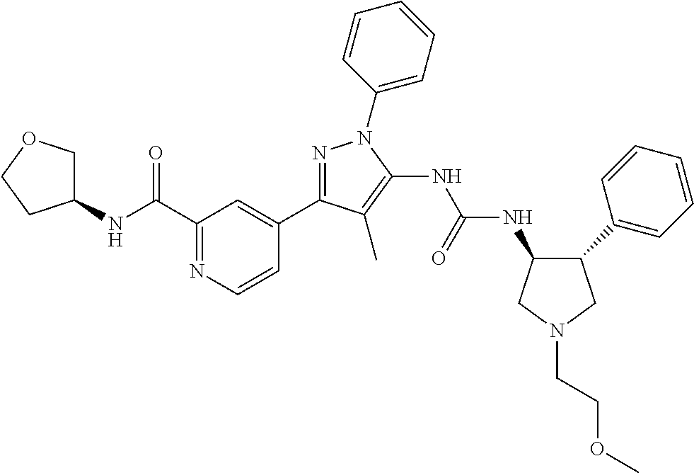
N1=C(C2=CC(C(NC3COCC3)=O)=NC=C2)C(C)=C(NC(NC2C(C3=CC=CC=C3)CN(CCOC)C2)=O)N1C1=CC=CC=C1
